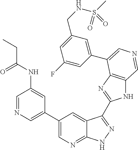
C1(C2=CN=CC(NC(CC)=O)=C2)=CN=C2C(=C1)C(C1=NC3=C(N1)C=NC=C3C1=CC(CNS(C)(=O)=O)=CC(F)=C1)=NN2
